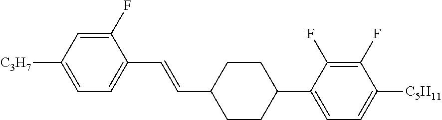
C1(F)=CC([C3H7])=CC=C1C=CC1CCC(C2=CC=C([C5H11])C(F)=C2F)CC1
